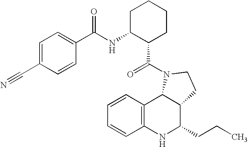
C12=C(NC(CCC)C3C1N(C(=O)C1CCCCC1NC(C1=CC=C(C#N)C=C1)=O)CC3)C=CC=C2
